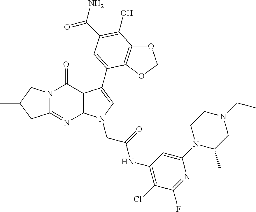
C12=NC3=C(C(=O)N1CC(C)C2)C(C1=CC(C(N)=O)=C(O)C2=C1OCO2)=CN3CC(=O)NC1=C(Cl)C(F)=NC(N2C(C)CN(CC)CC2)=C1
